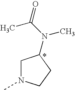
C1N(C)CCC1N(C(C)=O)C
